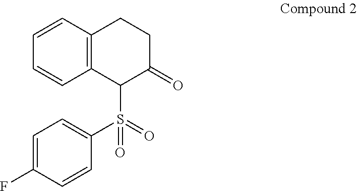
C1=CC2=C(C=C1)CCC(=O)C2S(=O)(C1=CC=C(F)C=C1)=O
